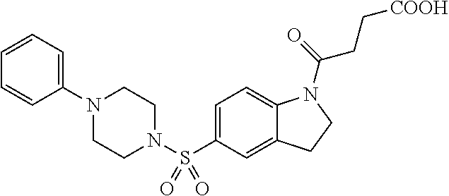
C1(N2CCN(S(C3=CC=C4C(=C3)CCN4C(=O)CC[COOH])(=O)=O)CC2)=CC=CC=C1
